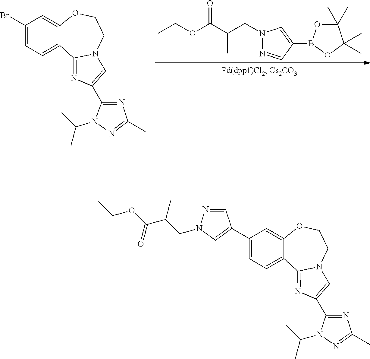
N1(CC(C(OCC)=O)C)N=CC(B2OC(C)(C)C(C)(C)O2)=C1.C1(Br)=CC=C2C(=C1)OCCN1C2=NC(C2=NC(C)=NN2C(C)C)=C1.C1(C2=CN(CC(C)C(OCC)=O)N=C2)=CC=C2C(=C1)OCCN1C2=NC(C2=NC(C)=NN2C(C)C)=C1
